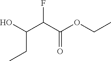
FC(C(CC)O)C(=O)OCC
